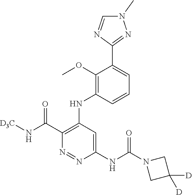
C1(C(N[D3C])=O)=C(NC2=C(OC)C(C3=NN(C)C=N3)=CC=C2)C=C(NC(N2CC([D])([D])C2)=O)N=N1
